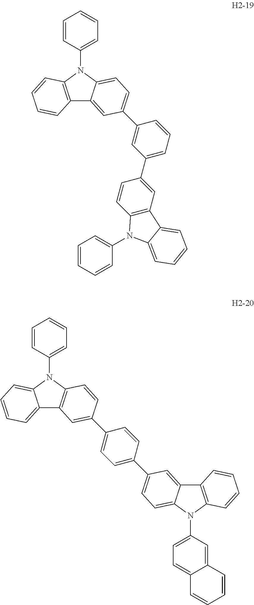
C12=CC=CC=C1N(C1=CC=CC=C1)C1=C2C=C(C2=CC=C(C3=CC=C4C(=C3)C3=C(N4C4=CC=C5C(=C4)C=CC=C5)C=CC=C3)C=C2)C=C1.C1(N2C3=C(C4=CC(C5=CC(C6=CC7=C(C=C6)N(C6=CC=CC=C6)C6=CC=CC=C76)=CC=C5)=CC=C42)C=CC=C3)=CC=CC=C1
